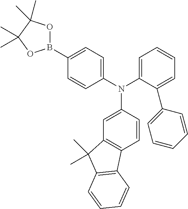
C1(B2OC(C)(C)C(C)(C)O2)=CC=C(N(C2=CC=CC=C2C2=CC=CC=C2)C2=CC3=C(C=C2)C2=C(C3(C)C)C=CC=C2)C=C1
